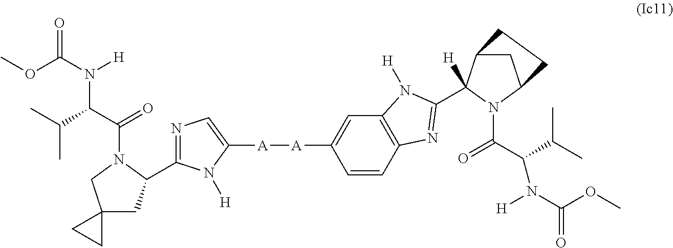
C12(CC(C3=NC=C([A][A]C4=CC5=C(C=C4)N=C(C4([H])C6CC(N4C(C(N([H])C(OC)=O)C(C)C)=O)CC6)N5[H])N3[H])N(C(C(N(C(OC)=O)[H])C(C)C)=O)C1)CC2
